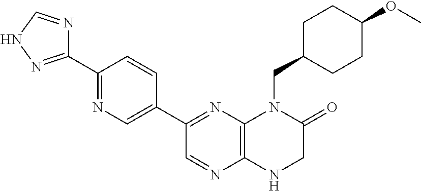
C1(C2=NC3=C(N=C2)NCC(=O)N3CC2CCC(OC)CC2)=CN=C(C2=NNC=N2)C=C1
